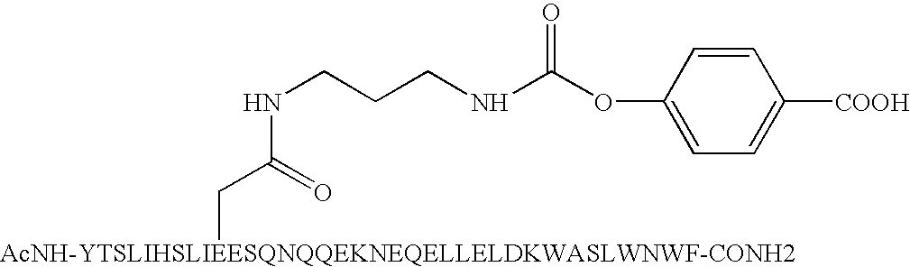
[AcNH-YTSLIHSLIEESQNQQEKNEQELLELDKWASLWNWF-CONH2]CC(NCCCNC(OC1=CC=C([COOH])C=C1)=O)=O
